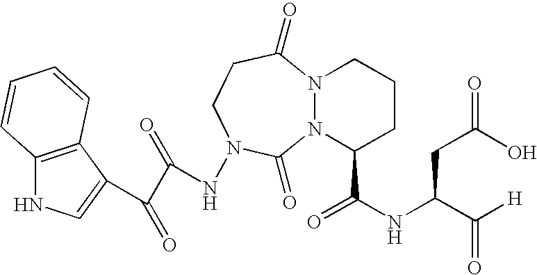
N12N(C(C(NC(C([H])=O)CC(=O)O)=O)CCC1)C(=O)N(NC(C(C1=CNC3=C1C=CC=C3)=O)=O)CCC2=O
